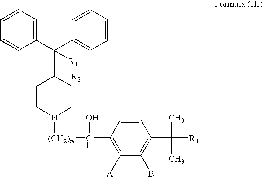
C1(C(C2=CC=CC=C2)(C2([R2])CCN([(CH2)m]C(C3=C([A])C(B)=C(C(C)(C)[R4])C=C3)O)CC2)[R1])=CC=CC=C1
